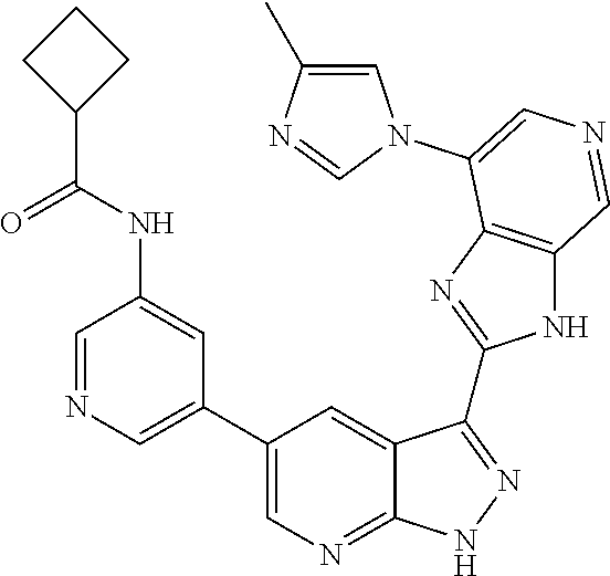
C1=NC=C(C2=CN=C3C(=C2)C(C2=NC4=C(N2)C=NC=C4N2C=C(C)N=C2)=NN3)C=C1NC(=O)C1CCC1
